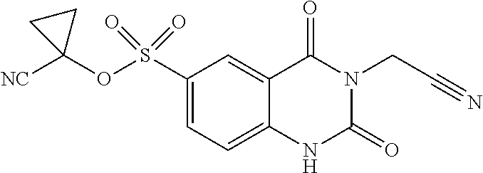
C1(S(OC2([NC])CC2)(=O)=O)=CC=C2C(=C1)C(=O)N(CC#N)C(=O)N2
